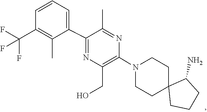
C1C2(CCCC2N)CCN(C2=C(CO)N=C(C3=CC=CC(C(F)(F)F)=C3C)C(C)=N2)C1
